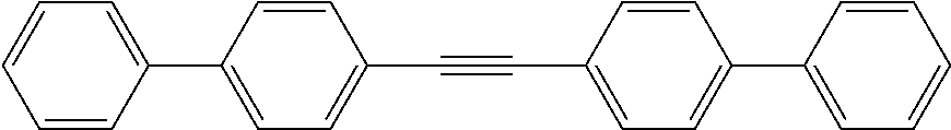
C1=CC(C2=CC=CC=C2)=CC=C1C#CC1=CC=C(C2=CC=CC=C2)C=C1
